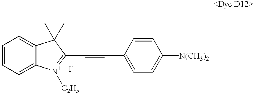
C1=CC=C2C(=C1)[N+]([C2H5])=C(C=CC1=CC=C([N(CH3)2])C=C1)C2(C)C
